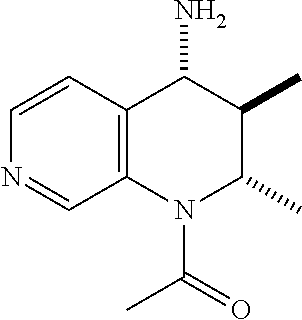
C12=C(C(N)C(C)C(C)N1C(C)=O)C=CN=C2
